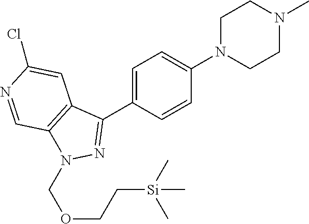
C1=C(C2=NN(COCC[Si](C)(C)C)C3=C2C=C(Cl)N=C3)C=CC(N2CCN(C)CC2)=C1
